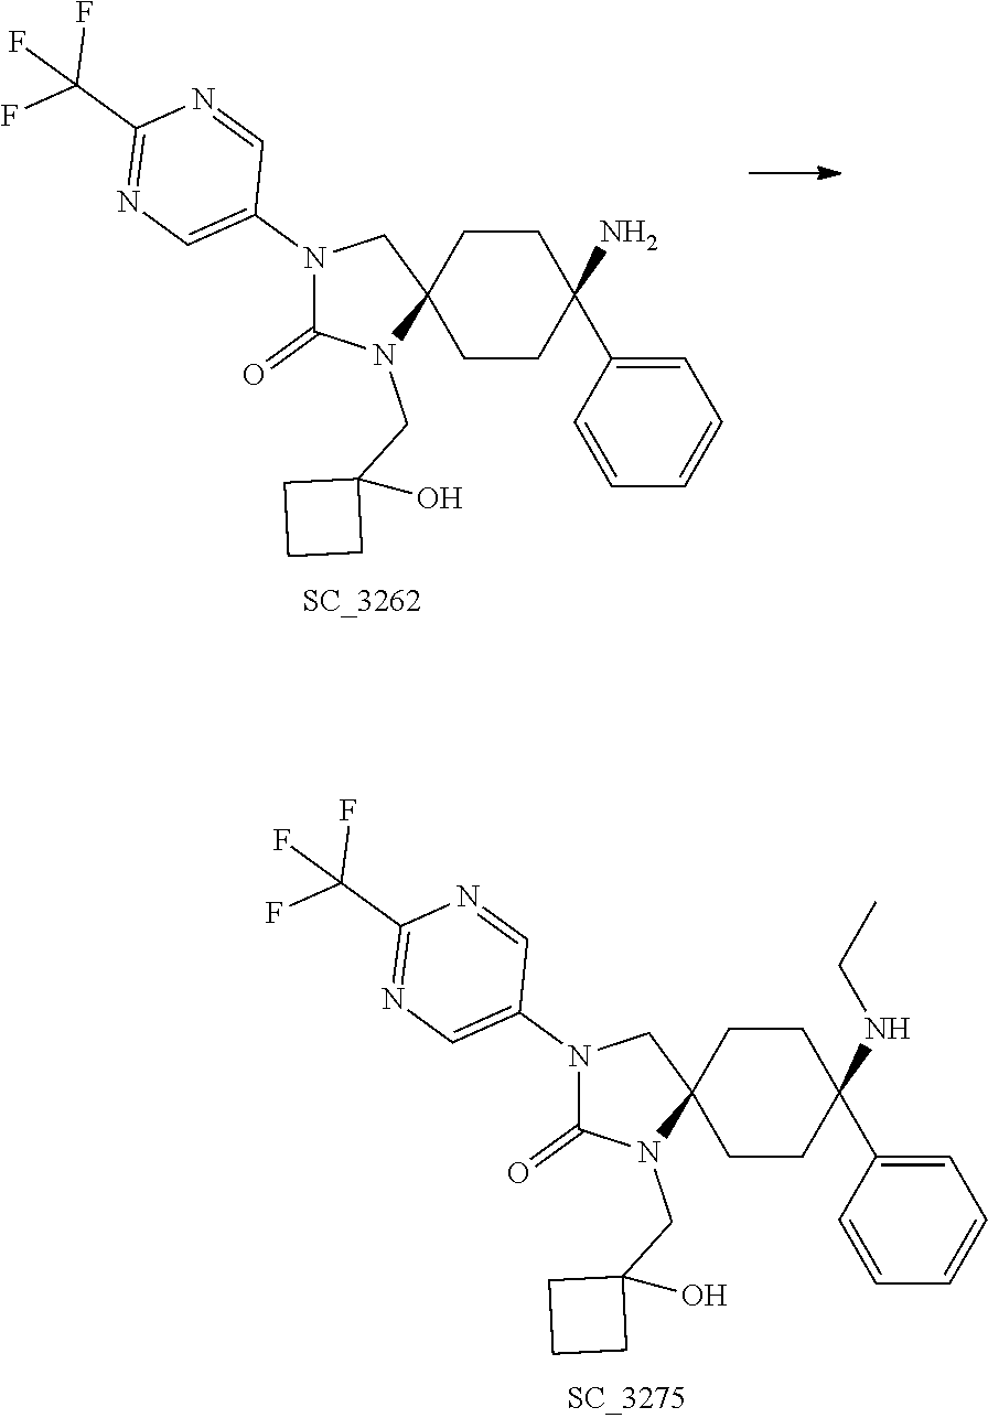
N1(C2=CN=C(C(F)(F)F)N=C2)C(=O)N(CC2(O)CCC2)C2(C1)CCC(NCC)(C1=CC=CC=C1)CC2.N1(C2=CN=C(C(F)(F)F)N=C2)C(=O)N(CC2(O)CCC2)C2(C1)CCC(N)(C1=CC=CC=C1)CC2
